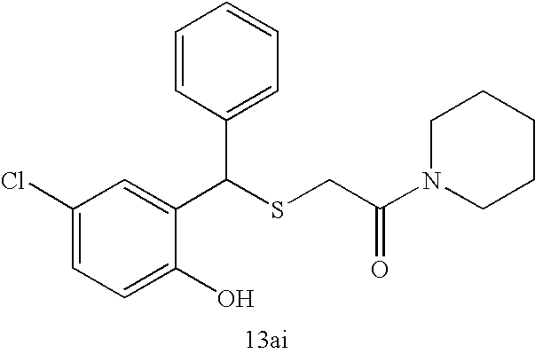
C1=C(O)C(C(SCC(=O)N2CCCCC2)C2=CC=CC=C2)=CC(Cl)=C1
